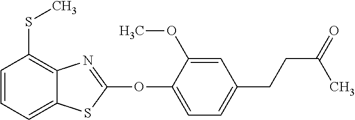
C1(OC2=NC3=C(SC)C=CC=C3S2)=CC=C(CCC(=O)C)C=C1OC
